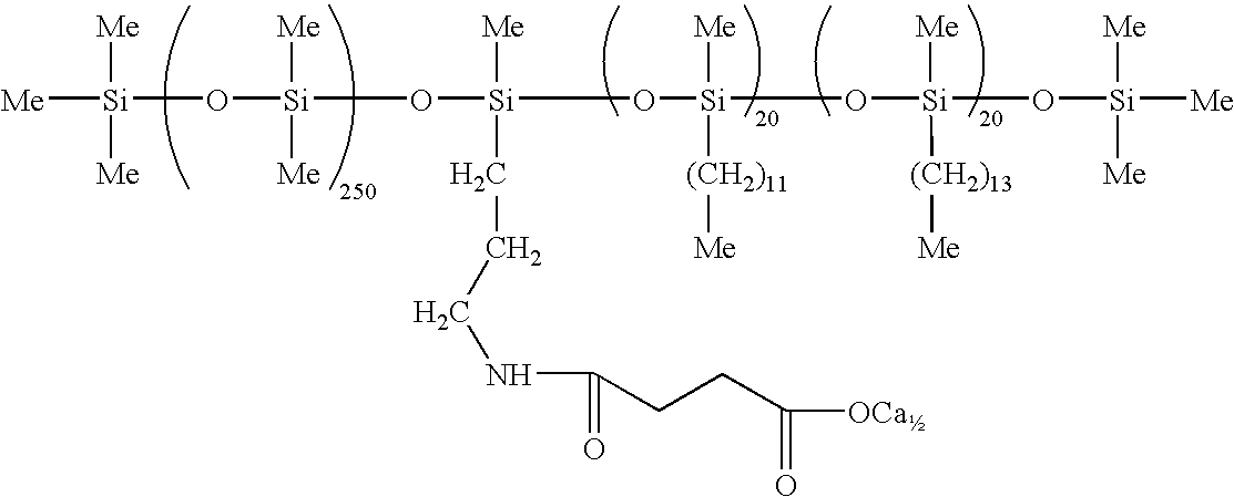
[Si]([Me])([Me])([Me])O[Si]([Me])([Me])O[Si]([Me])(O[Si]([Me])(O[Si]([Me])(O[Si]([Me])([Me])[Me])[(CH2)13][Me])[(CH2)11][Me])CCCNC(=O)CCC(=O)[OCa]
